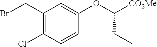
C1(CBr)=C(Cl)C=CC(OC(CC)[CO2Me])=C1
